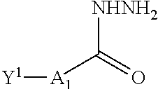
[A1]([Y1])C(=O)[NHNH2]
